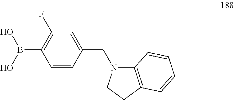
C1(B(O)O)=C(F)C=C(CN2C3=C(CC2)C=CC=C3)C=C1
